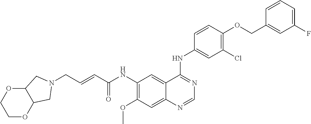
C(NC1=C(OC)C=C2C(=C1)C(NC1=CC(Cl)=C(OCC3=CC(F)=CC=C3)C=C1)=NC=N2)(=O)C=CCN1CC2OCCOC2C1
